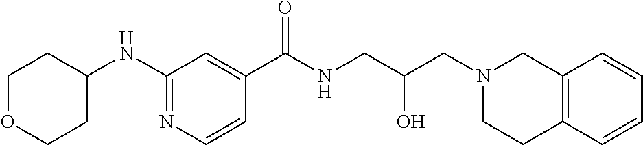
C1(NC2CCOCC2)=NC=CC(C(NCC(CN2CC3=C(CC2)C=CC=C3)O)=O)=C1
